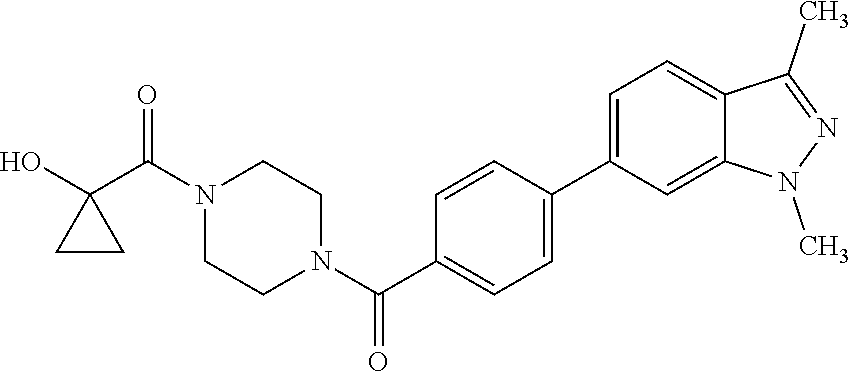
OC1(C(N2CCN(C(=O)C3=CC=C(C4=CC=C5C(=C4)N(C)N=C5C)C=C3)CC2)=O)CC1
